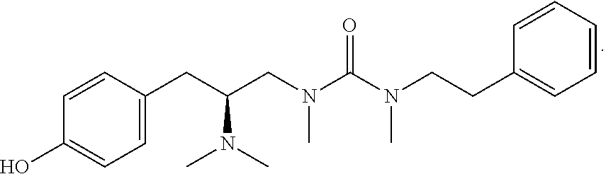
C1=CC(CC(CN(C(N(CCC2=CC=CC=C2)C)=O)C)N(C)C)=CC=C1O
